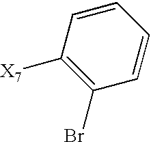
C1(Br)=C([X7])C=CC=C1
